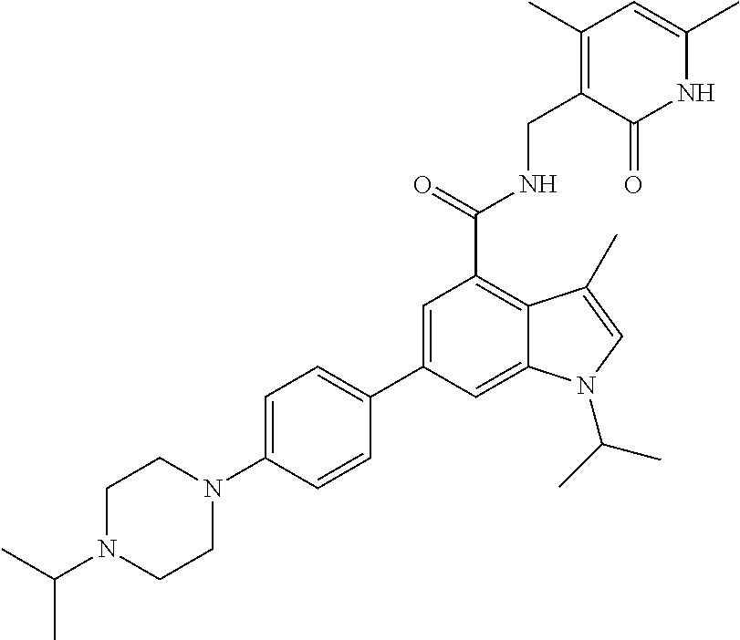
N1C(C)=CC(C)=C(CNC(C2=C3C(=CC(C4=CC=C(N5CCN(C(C)C)CC5)C=C4)=C2)N(C(C)C)C=C3C)=O)C1=O
